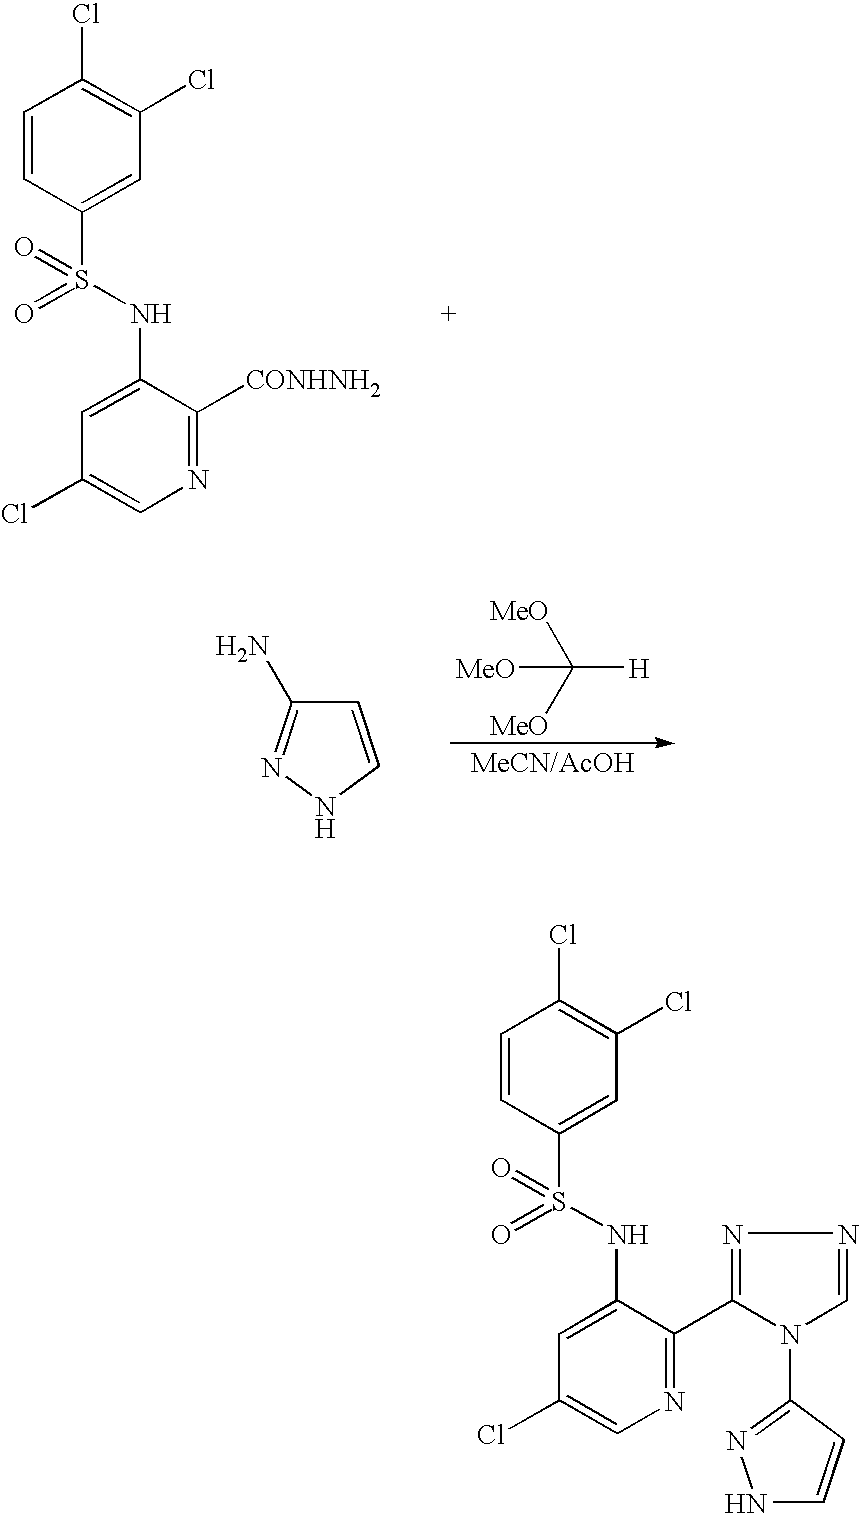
C1=CC(S(NC2=CC(Cl)=CN=C2[CONHNH2])(=O)=O)=CC(Cl)=C1Cl.C([H])([MeO])([MeO])[MeO].N1C=CC(N)=N1.C1=CC(S(NC2=CC(Cl)=CN=C2C2=NN=CN2C2=NNC=C2)(=O)=O)=CC(Cl)=C1Cl
